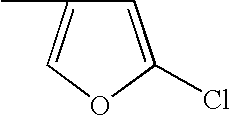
C1=C(Cl)OC=C1C
